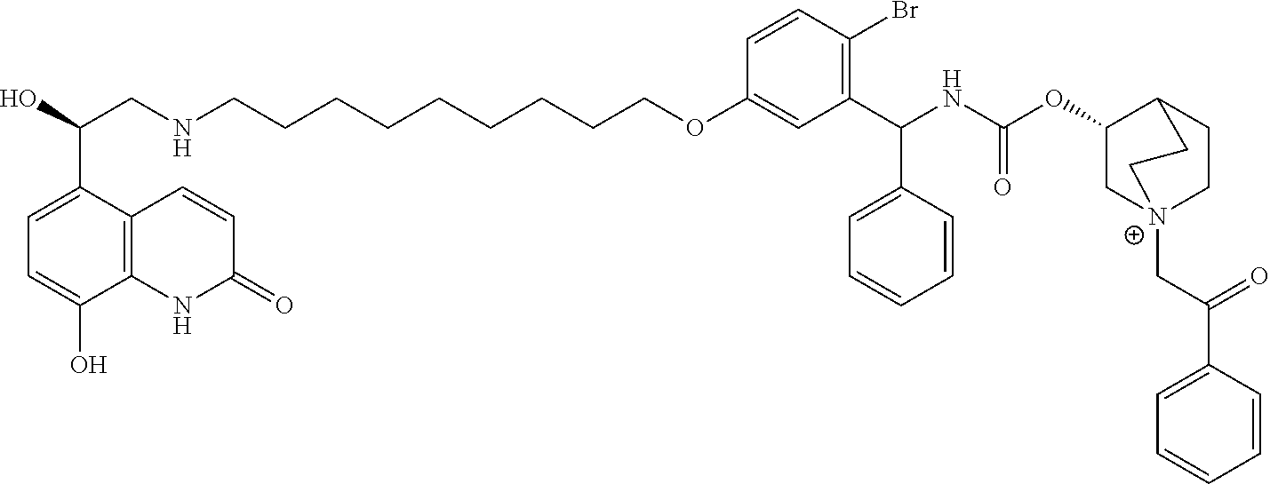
OC(CNCCCCCCCCCOC1=CC(C(NC(OC2C[N+]3(CC(C4=CC=CC=C4)=O)CCC2CC3)=O)C2=CC=CC=C2)=C(Br)C=C1)C1=CC=C(O)C2=C1C=CC(=O)N2
